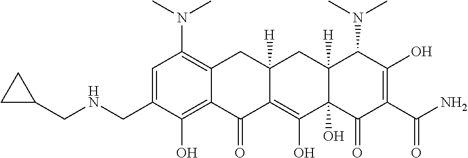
C1=C(CNCC2CC2)C(O)=C2C(=C1N(C)C)CC1([H])C(=C(O)C3(O)C([H])(C1)C(N(C)C)C(O)=C(C(N)=O)C3=O)C2=O
